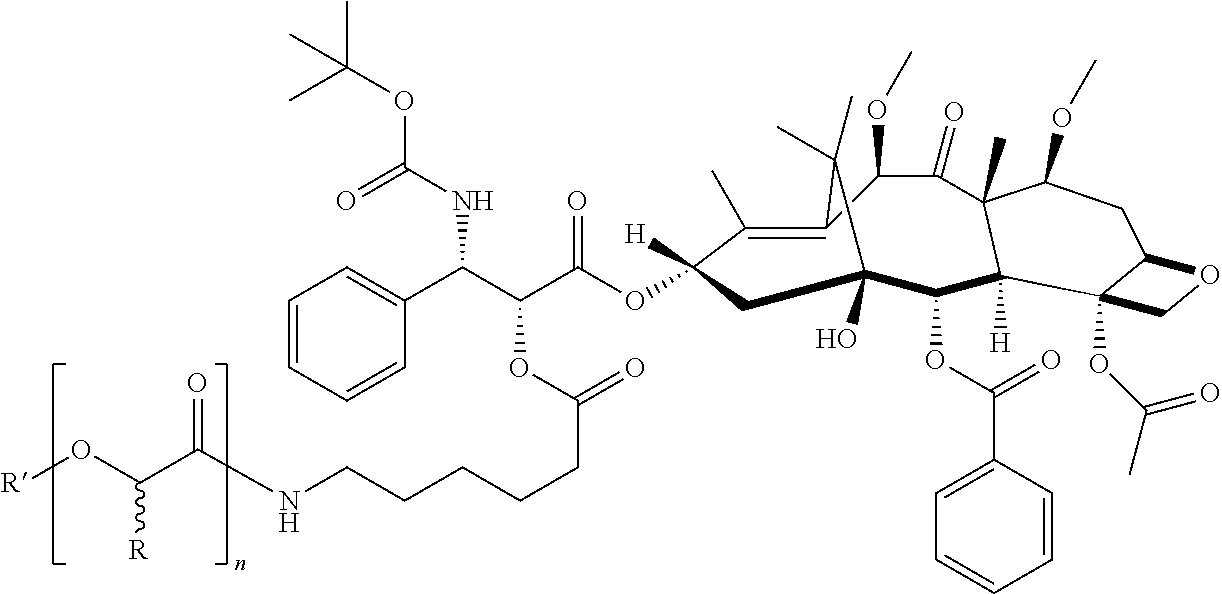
C1(C)=C2C(OC)C(=O)C3(C)C([H])(C(OC(C4=CC=CC=C4)=O)C(O)(CC1([H])OC(C(C(C1=CC=CC=C1)NC(OC(C)(C)C)=O)OC(CCCCCNC(C(O[R])[R])=O)=O)=O)C2(C)C)C1(OC(C)=O)C(CC3OC)OC1
